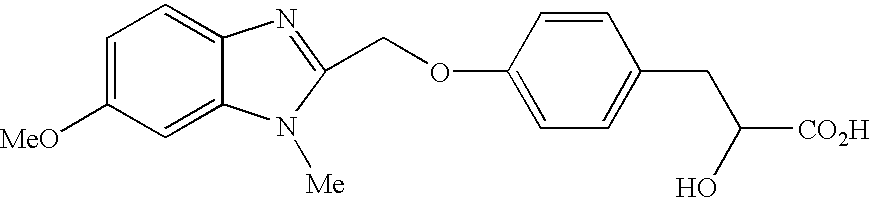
C1=C([MeO])C=C2C(=C1)N=C(COC1=CC=C(CC([CO2H])O)C=C1)N2[Me]
